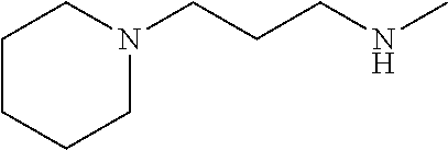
C1N(CCCNC)CCCC1
